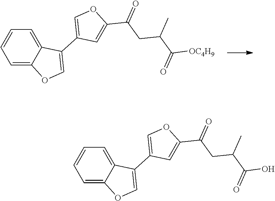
C1=CC=C2C(=C1)OC=C2C1=COC(C(=O)CC(C)C(=O)[OC4H9])=C1.C1=CC=C2C(=C1)OC=C2C1=COC(C(=O)CC(C)C(=O)O)=C1
